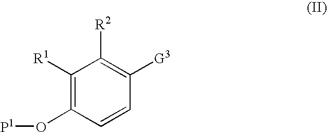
C1([R1])=C(O[P1])C=CC([G3])=C1[R2]
